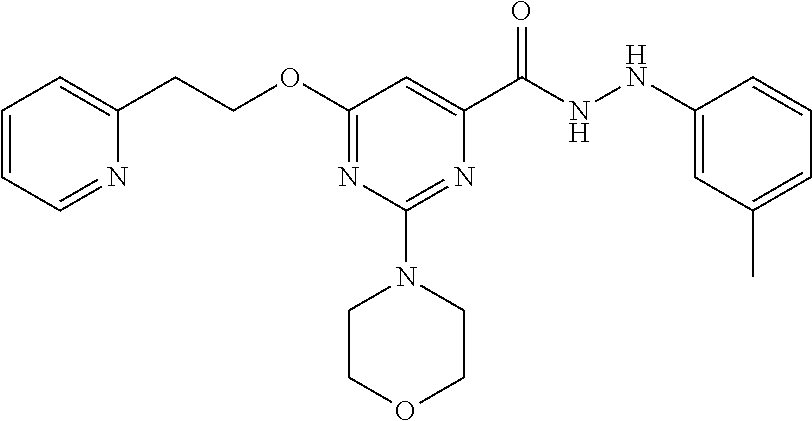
C(C1=CC(OCCC2=CC=CC=N2)=NC(N2CCOCC2)=N1)(NNC1=CC(C)=CC=C1)=O
